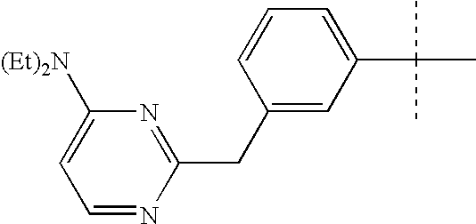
C1=NC(CC2=CC(C(C)(C)C)=CC=C2)=NC([(Et)2N])=C1
